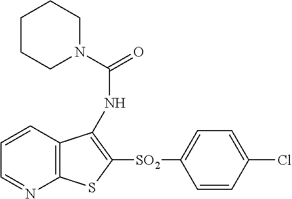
C1=CC2=C(N=C1)SC([SO2]C1=CC=C(Cl)C=C1)=C2NC(=O)N1CCCCC1
